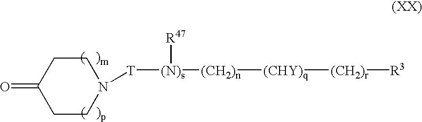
O=C1CCN([T][(N)s]([R47])[(CH2)n][(CHY)q][(CH2)r][R3])CC1
